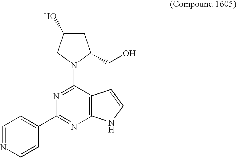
C1=NC=CC(C2=NC3=C(C(N4C(CO)CC(O)C4)=N2)C=CN3)=C1
